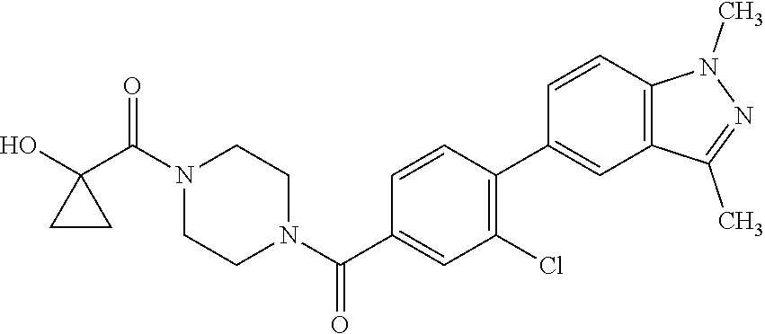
OC1(C(N2CCN(C(=O)C3=CC(Cl)=C(C4=CC5=C(C=C4)N(C)N=C5C)C=C3)CC2)=O)CC1
